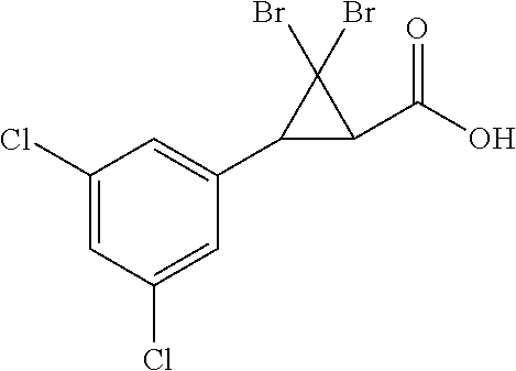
C1(Cl)=CC(Cl)=CC(C2C(C(O)=O)C2(Br)Br)=C1
